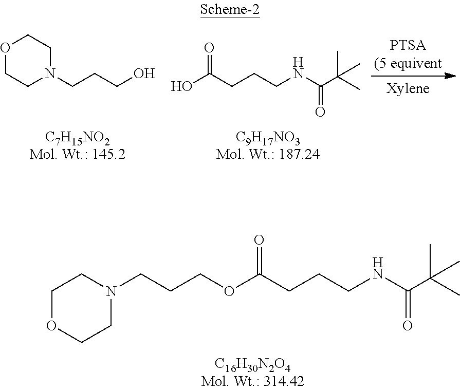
C(CCCNC(C(C)(C)C)=O)(OCCCN1CCOCC1)=O.O1CCN(CCCO)CC1.C(CCCNC(C(C)(C)C)=O)(O)=O
